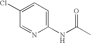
C1=C(Cl)C=NC(NC(C)=O)=C1
